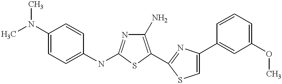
C1(N)=C(C2=NC(C3=CC(OC)=CC=C3)=CS2)SC(NC2=CC=C(N(C)C)C=C2)=N1
